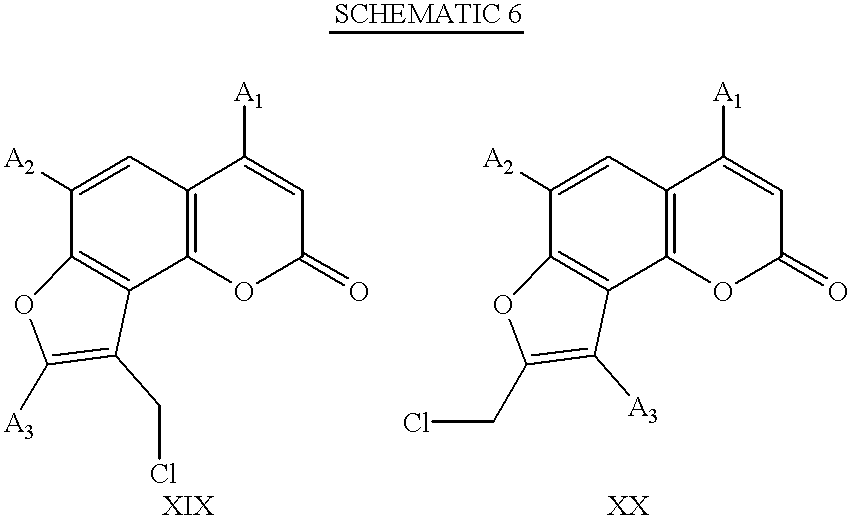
C12=C(C([A2])=CC3=C1OC(=O)C=C3[A1])OC([A3])=C2CCl.C12=C(C([A2])=CC3=C1OC(=O)C=C3[A1])OC(CCl)=C2[A3].[SCHEMATIC 6]
